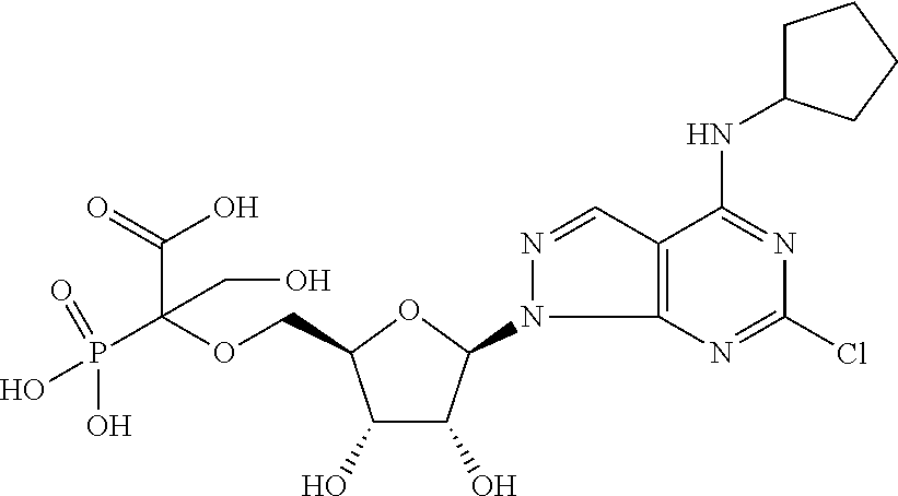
C(OCC1C(O)C(O)C(N2C3=C(C=N2)C(NC2CCCC2)=NC(Cl)=N3)O1)(P(=O)(O)O)(C(=O)O)CO
